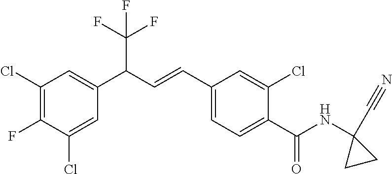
C1(Cl)=CC(C(C=CC2=CC=C(C(NC3(C#N)CC3)=O)C(Cl)=C2)C(F)(F)F)=CC(Cl)=C1F
